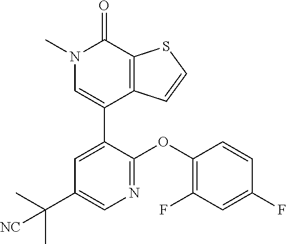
S1C=CC2=C1C(=O)N(C)C=C2C1=CC(C(C)(C)[NC])=CN=C1OC1=C(F)C=C(F)C=C1
